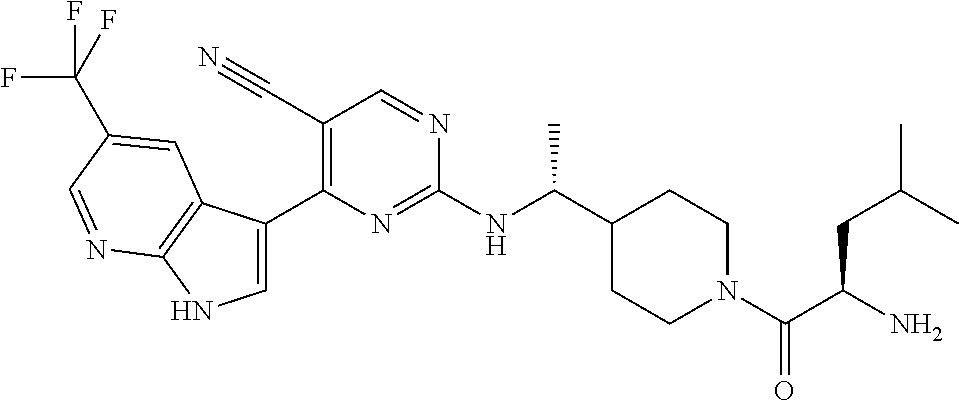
C1(C(NC2=NC(C3=CNC4=C3C=C(C(F)(F)F)C=N4)=C(C#N)C=N2)C)CCN(C(C(N)CC(C)C)=O)CC1
